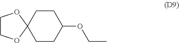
C1COC2(O1)CCC(OCC)CC2
